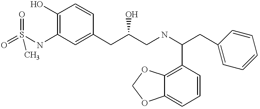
O=S(NC1=C(O)C=CC(CC(CNC(CC2=CC=CC=C2)C2=C3C(=CC=C2)OCO3)O)=C1)(=O)C
